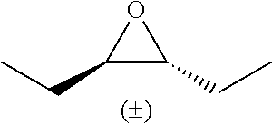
C1(CC)C(CC)O1
